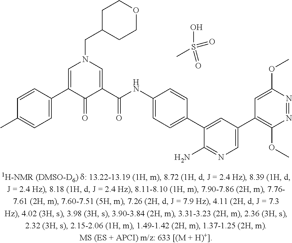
C1=C(C2=CN(CC3CCOCC3)C=C(C(NC3=CC=C(C4=CC(C5=C(OC)N=NC(OC)=C5)=CN=C4N)C=C3)=O)C2=O)C=CC(C)=C1.CS(O)(=O)=O
